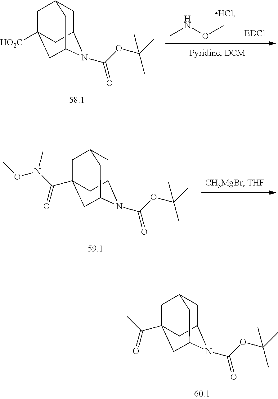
C1C2N(C(OC(C)(C)C)=O)C3CC(C(C)=O)(CC1C3)C2.CNOC.[HCl].C1C2N(C(OC(C)(C)C)=O)C3CC([HO2C])(CC1C3)C2.C1C2N(C(OC(C)(C)C)=O)C3CC(C(N(C)OC)=O)(CC1C3)C2
